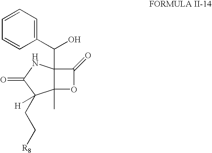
C12(C)C(C(C3=CC=CC=C3)O)(NC(=O)C1(CC[R8])[H])C(=O)O2
